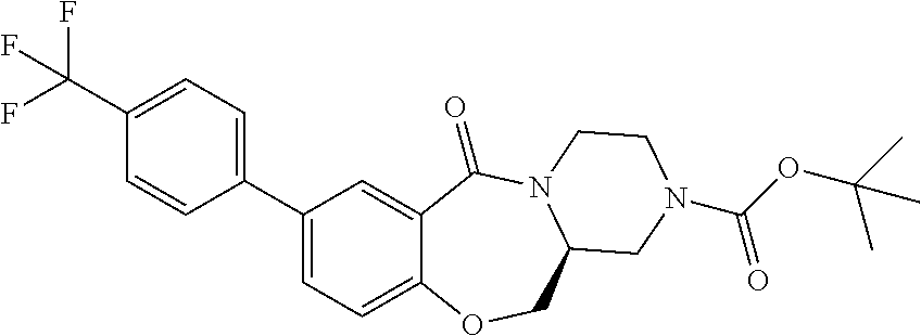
C1=C(C2=CC=C(C(F)(F)F)C=C2)C=C2C(=C1)OCC1N(C2=O)CCN(C(OC(C)(C)C)=O)C1
